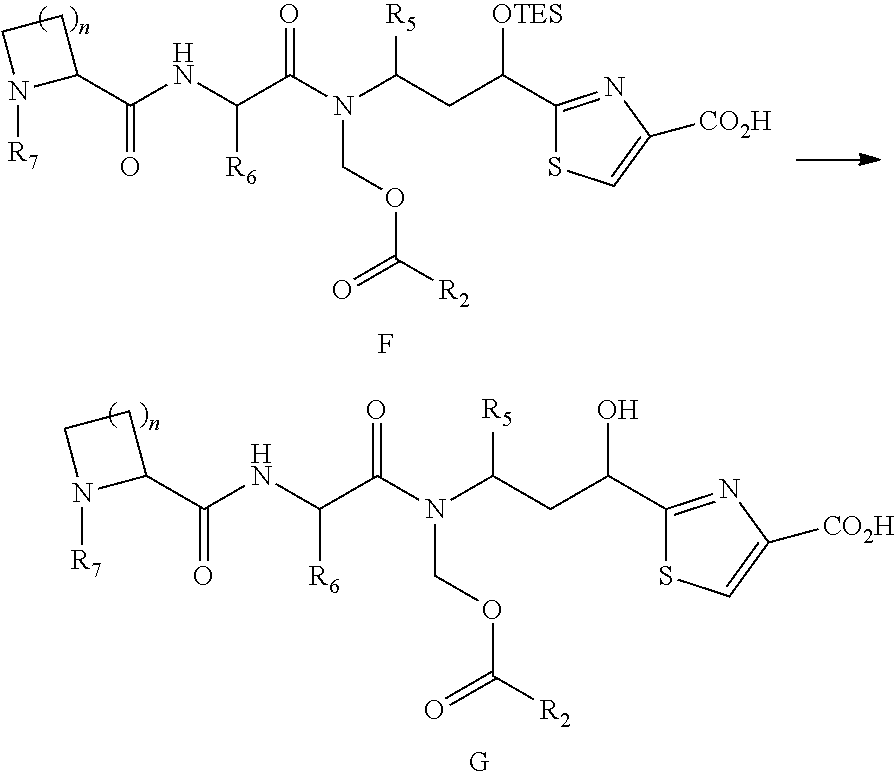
C(C(N(C(CC(O)C1=NC([CO2H])=CS1)[R5])COC([R2])=O)=O)(NC(C1CCN1[R7])=O)[R6].C(C(N(C(CC([OTES])C1=NC([CO2H])=CS1)[R5])COC([R2])=O)=O)(NC(C1CCN1[R7])=O)[R6].F
